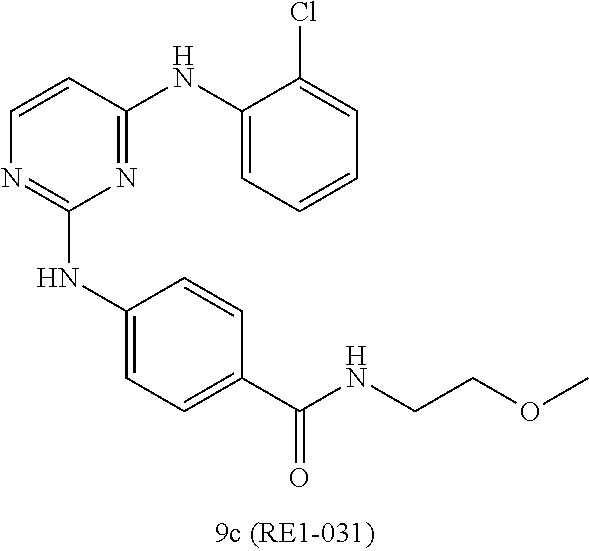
C1=CC(NC2=CC=CC=C2Cl)=NC(NC2=CC=C(C(NCCOC)=O)C=C2)=N1
